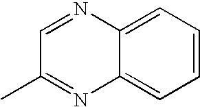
C12=CC=CC=C1N=CC(C)=N2
